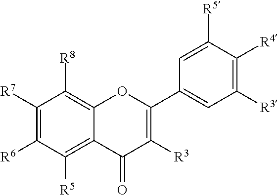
C1([R7])=C([R6])C([R5])=C2C(=C1[R8])OC(C1=CC([R3])=C([R4])C([R5])=C1)=C([R3])C2=O
